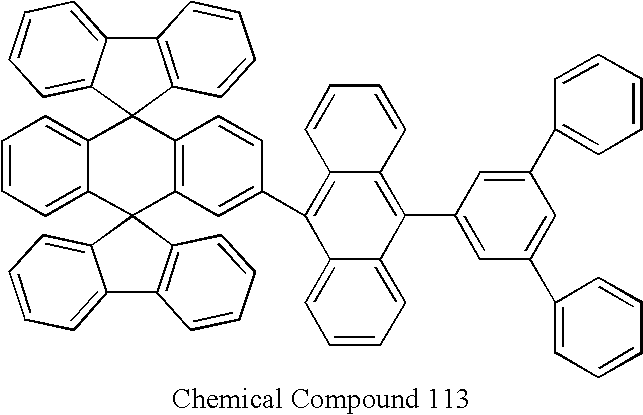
C12=CC=CC=C1C1(C3=C(C=CC(C4=C5C(=C(C6=CC(C7=CC=CC=C7)=CC(C7=CC=CC=C7)=C6)C6=CC=CC=C46)C=CC=C5)=C3)C23C2=CC=CC=C2C2=C3C=CC=C2)C2=C(C3=CC=CC=C31)C=CC=C2
